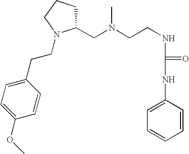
C(CNC(NC1=CC=CC=C1)=O)N(C)CC1CCCN1CCC1=CC=C(OC)C=C1
